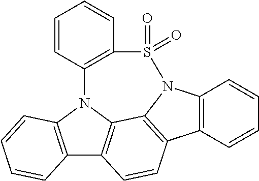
C12=C(N3C4=C1C=CC1=C4N(S(=O)(=O)C4=C3C=CC=C4)C3=C1C=CC=C3)C=CC=C2
